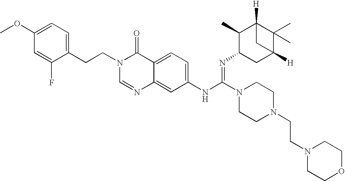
C1(CCN2C=NC3=CC(NC(N4CCN(CCN5CCOCC5)CC4)=NC4CC5([H])C(C)(C)C([H])(C4C)C5)=CC=C3C2=O)=CC=C(OC)C=C1F
